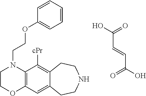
C(C=CC(O)=O)(O)=O.C1COC2=C(N1CCOC1=CC=CC=C1)C([cPr])=C1C(=C2)CCNCC1
